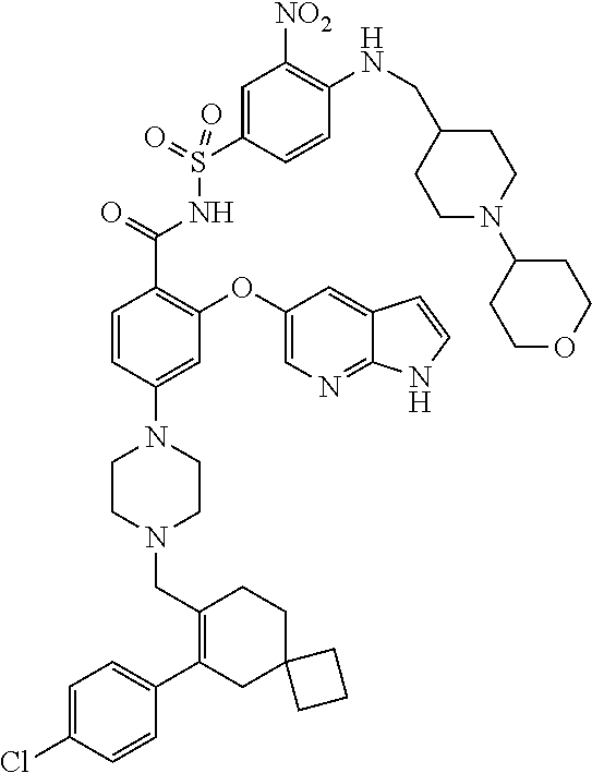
C1=C(Cl)C=CC(C2=C(CN3CCN(C4=CC(OC5=CN=C6C(=C5)C=CN6)=C(C(=O)NS(C5=CC([NO2])=C(NCC6CCN(C7CCOCC7)CC6)C=C5)(=O)=O)C=C4)CC3)CCC3(C2)CCC3)=C1
